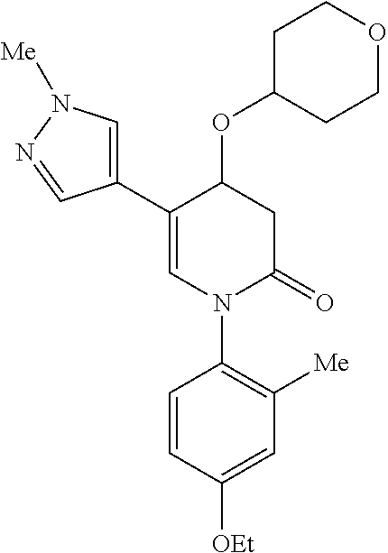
C1(C2=CN([Me])N=C2)=CN(C2=C([Me])C=C([OEt])C=C2)C(=O)CC1OC1CCOCC1
